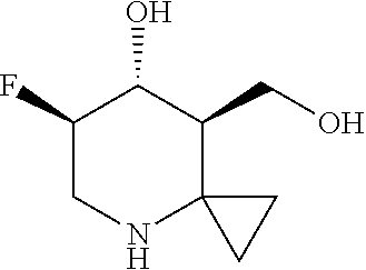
C1(F)CNC2(C(CO)C1O)CC2
